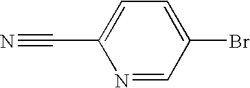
C1=C(Br)C=NC(C#N)=C1
